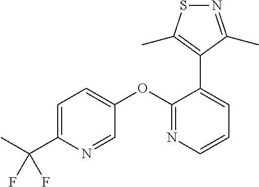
C1=C(C(F)(F)C)N=CC(OC2=NC=CC=C2C2=C(C)SN=C2C)=C1
